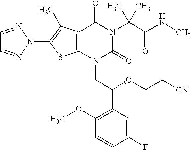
C12=C(C(C)=C(N3N=CC=N3)S1)C(=O)N(C(C(=O)NC)(C)C)C(=O)N2CC(C1=C(OC)C=CC(F)=C1)OCC[CN]
